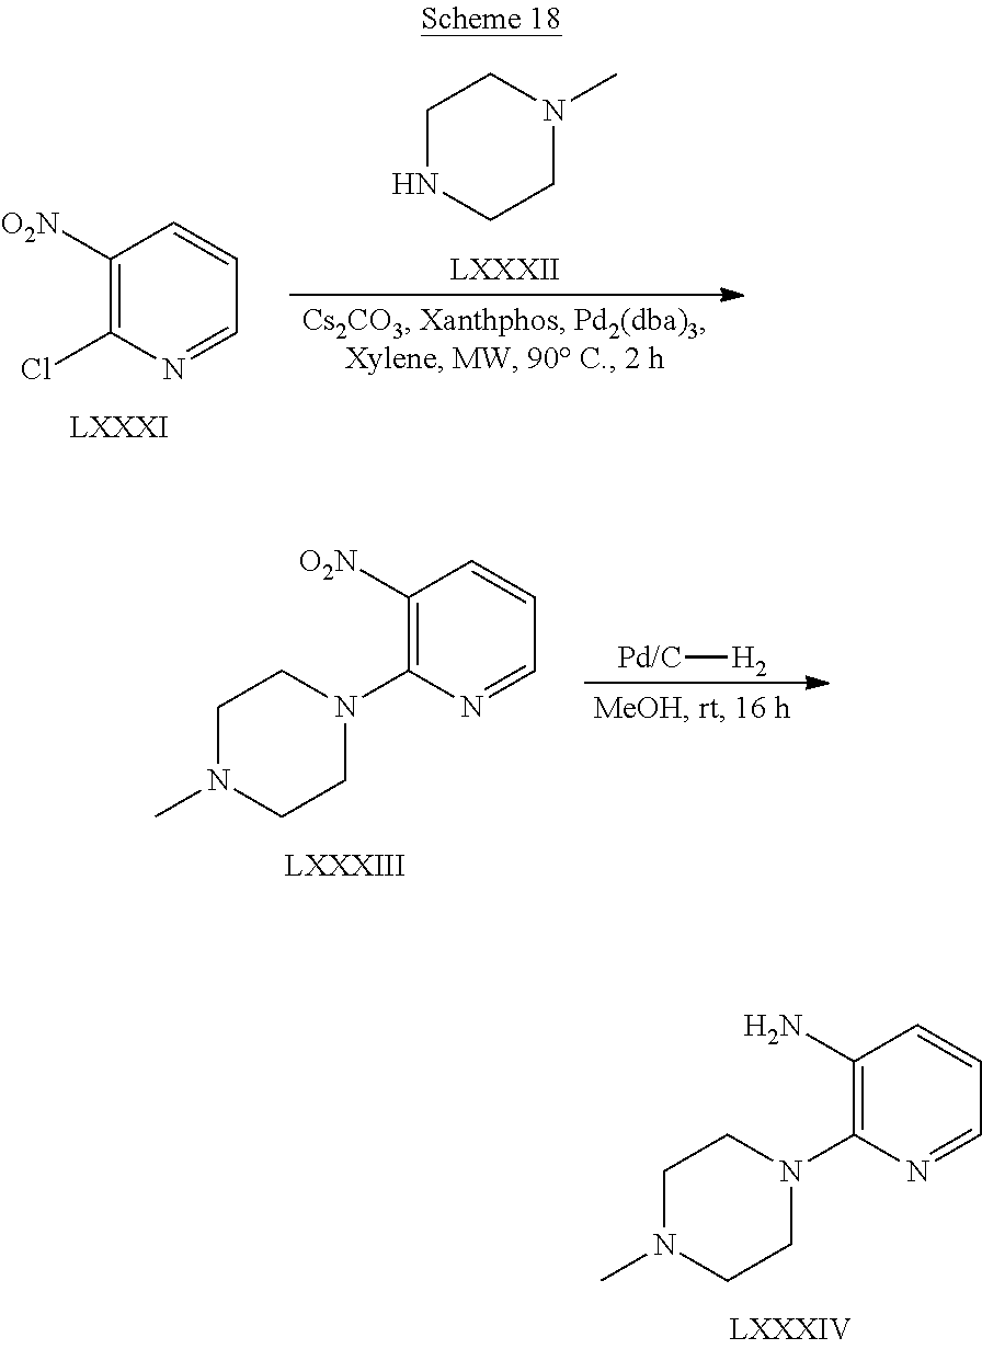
C1=CC(N)=C(N2CCN(C)CC2)N=C1.C1([O2N])=C(Cl)N=CC=C1.C1NCCN(C)C1.C1=CC([O2N])=C(N2CCN(C)CC2)N=C1.[Pd/C][H2]
